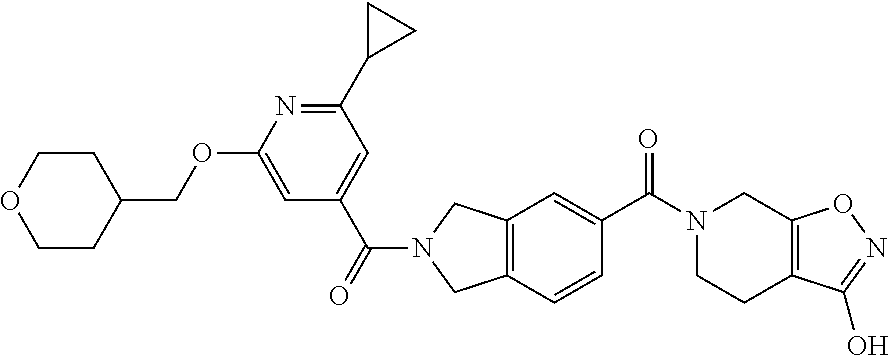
C1CC(COC2=CC(C(=O)N3CC4=C(C3)C=C(C(=O)N3CCC5=C(C3)ON=C5O)C=C4)=CC(C3CC3)=N2)CCO1
